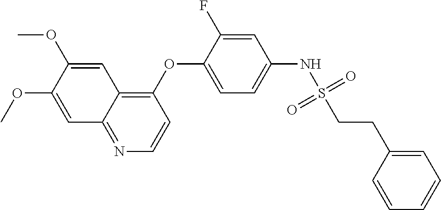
C1=C(OC)C(OC)=CC2=C(OC3=CC=C(NS(CCC4=CC=CC=C4)(=O)=O)C=C3F)C=CN=C12
